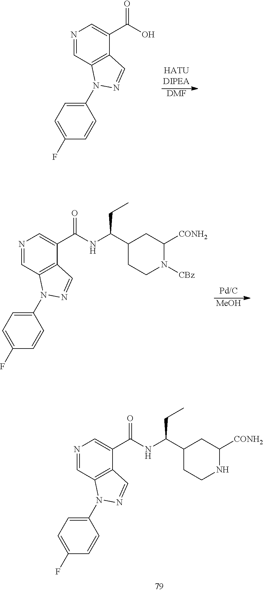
N1=CC2=C(C(C(NC(C3CCNC([CONH2])C3)CC)=O)=C1)C=NN2C1=CC=C(F)C=C1.[DMF].N1=CC2=C(C(C(O)=O)=C1)C=NN2C1=CC=C(F)C=C1.[MeOH].N1=CC2=C(C(C(NC(C3CCN([CBz])C([CONH2])C3)CC)=O)=C1)C=NN2C1=CC=C(F)C=C1
